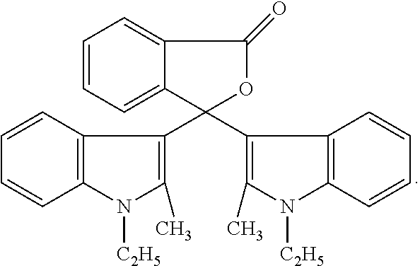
C1=CC=C2C(=C1)C(=O)OC2(C1=C(C)N([C2H5])C2=C1C=CC=C2)C1=C(C)N([C2H5])C2=C1C=CC=C2
